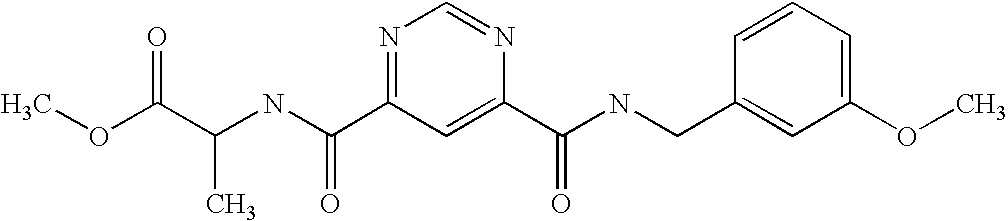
C(NC(=O)C1=NC=NC(C(=O)NCC2=CC(OC)=CC=C2)=C1)(C(OC)=O)C
